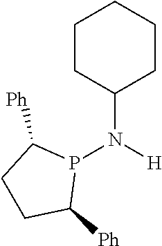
P1(N(C2CCCCC2)[H])C([Ph])CCC1[Ph]
